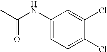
C1(NC(=O)C)=CC=C(Cl)C(Cl)=C1
